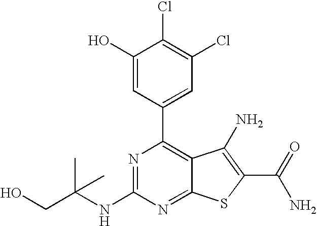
C1(O)=CC(C2=C3C(=NC(NC(CO)(C)C)=N2)SC(C(N)=O)=C3N)=CC(Cl)=C1Cl
